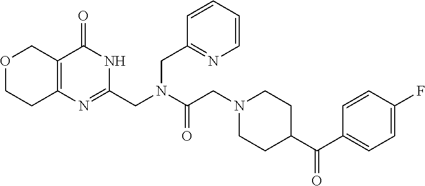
O1CCC2=C(C1)C(=O)NC(CN(C(CN1CCC(C(C3=CC=C(F)C=C3)=O)CC1)=O)CC1=NC=CC=C1)=N2
